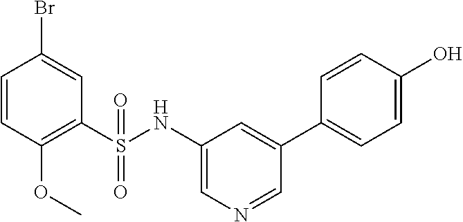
C1=CC(OC)=C(S(NC2=CN=CC(C3=CC=C(O)C=C3)=C2)(=O)=O)C=C1Br
